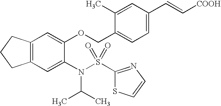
C12=C(C=C(N(S(C3=NC=CS3)(=O)=O)C(C)C)C(OCC3=CC=C(C=C[COOH])C=C3C)=C1)CCC2
